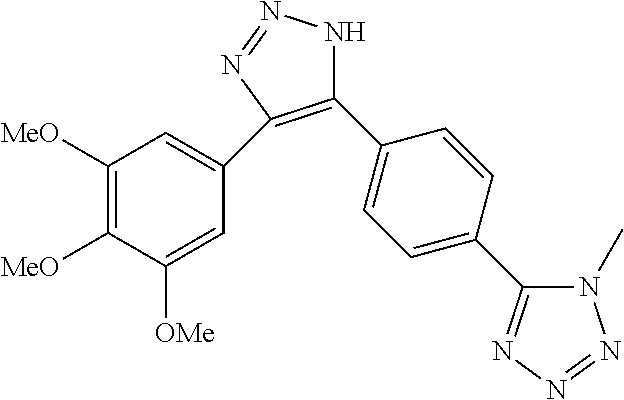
C1(C2=CC=C(C3=NN=NN3C)C=C2)=C(C2=CC([MeO])=C([MeO])C([OMe])=C2)N=NN1
